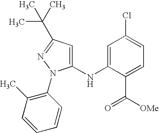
C1(NC2=CC(Cl)=CC=C2C([OMe])=O)=CC(C(C)(C)C)=NN1C1=C(C)C=CC=C1
